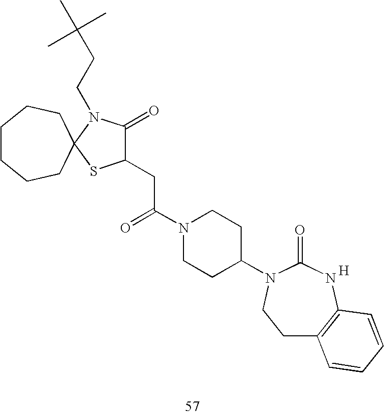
[H].C12(SC(CC(N3CCC(N4C(=O)NC5=C(CC4)C=CC=C5)CC3)=O)C(=O)N1CCC(C)(C)C)CCCCCC2
